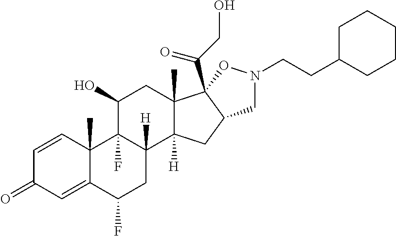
C1=CC2(C)C(=CC1=O)C(F)CC1([H])C2(F)C(O)CC2(C)C1([H])CC1C2(C(CO)=O)ON(CCC2CCCCC2)C1
